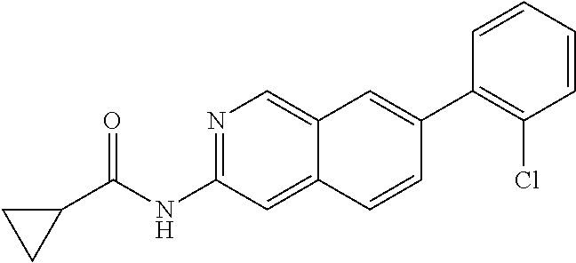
N1=C(NC(C2CC2)=O)C=C2C(=C1)C=C(C1=C(Cl)C=CC=C1)C=C2
